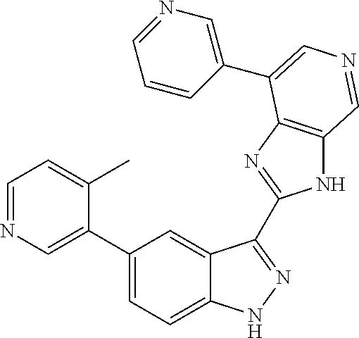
C1(C2=CN=CC=C2C)=CC=C2C(=C1)C(C1=NC3=C(N1)C=NC=C3C1=CN=CC=C1)=NN2
